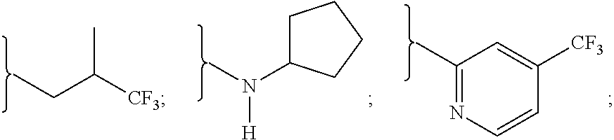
CCC([CF3])C.CC1=NC=CC([CF3])=C1.CN(C1CCCC1)[H]
